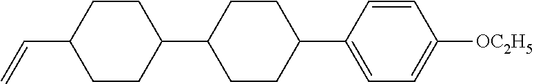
C1CC(C2CCC(C=C)CC2)CCC1C1=CC=C([OC2H5])C=C1
